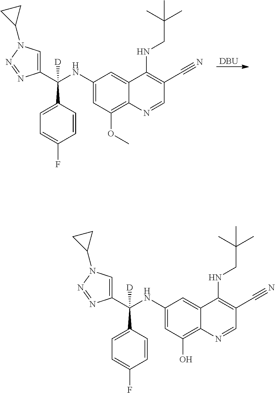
C1(C(NC2=CC(OC)=C3C(=C2)C(NCC(C)(C)C)=C(C#N)C=N3)(C2=CC=C(F)C=C2)[D])=CN(C2CC2)N=N1.[DBU].C1(C(NC2=CC(O)=C3C(=C2)C(NCC(C)(C)C)=C(C#N)C=N3)(C2=CC=C(F)C=C2)[D])=CN(C2CC2)N=N1
